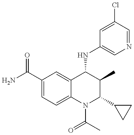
C1(C(=O)N)=CC=C2C(=C1)C(NC1=CN=CC(Cl)=C1)C(C)C(C1CC1)N2C(C)=O
